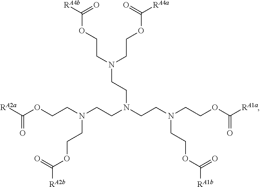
[RA2a]C(OCCN(CCN(CCN(CCOC([RA1a])=O)CCOC([RA1b])=O)CCN(CCOC([RA4a])=O)CCOC([RA4b])=O)CCOC([RA2b])=O)=O
